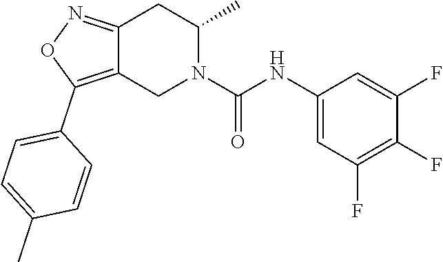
C12=C(C3=CC=C(C)C=C3)ON=C1CC(C)N(C(NC1=CC(F)=C(F)C(F)=C1)=O)C2
